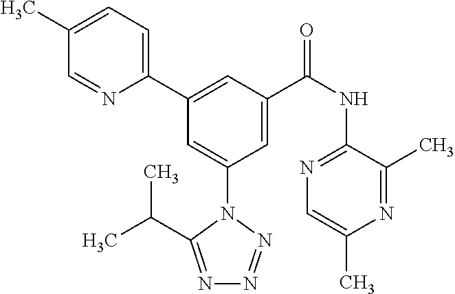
C1(C)=CC=C(C2=CC(C(NC3=NC=C(C)N=C3C)=O)=CC(N3C(C(C)C)=NN=N3)=C2)N=C1
